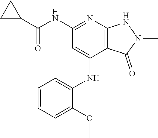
N(C1=NC2=C(C(NC3=CC=CC=C3OC)=C1)C(=O)N(C)N2)C(C1CC1)=O
